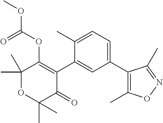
C1(C)(C)OC(C)(C)C(=O)C(C2=CC(C3=C(C)ON=C3C)=CC=C2C)=C1OC(OC)=O
